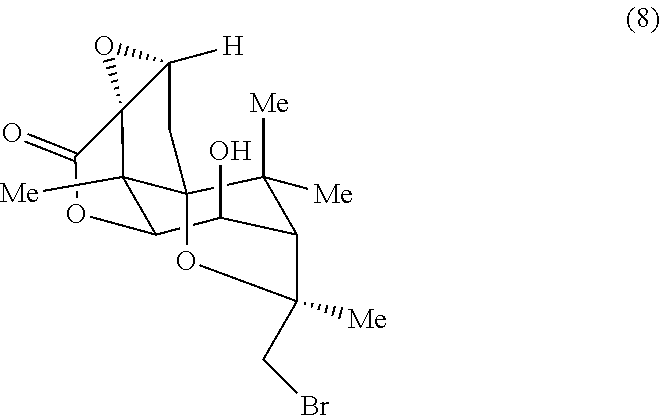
C12C([Me])(CBr)OC3(C1([Me])[Me])C1([Me])C(C2O)OC(=O)C12C([H])(C3)O2
